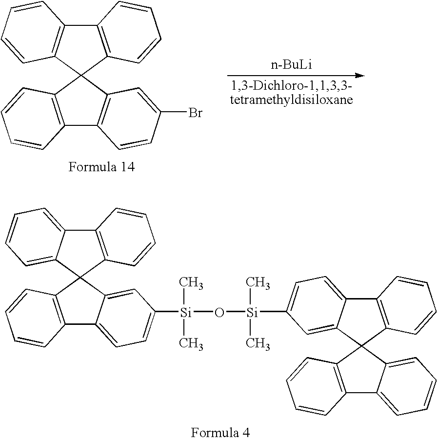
C12=C(C3(C4=CC=CC=C14)C1=C(C4=CC=C([Si](O[Si](C)(C)C5=CC=C6C7=C(C8(C6=C5)C5=C(C6=CC=CC=C86)C=CC=C5)C=CC=C7)(C)C)C=C34)C=CC=C1)C=CC=C2.C12=C(C3(C4=C1C=CC=C4)C1=C(C4=C3C=C(Br)C=C4)C=CC=C1)C=CC=C2.[n-BuLi]
